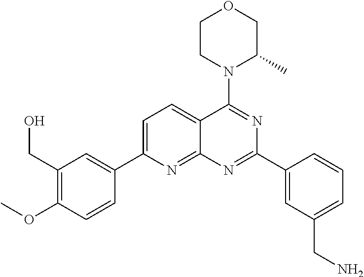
C1=C(C2=CC(CO)=C(OC)C=C2)N=C2C(=C1)C(N1C(C)COCC1)=NC(C1=CC(CN)=CC=C1)=N2
